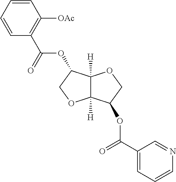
C1=CC=CC(C(=O)OC2C3([H])C([H])(OC2)C(OC(C2=CC=CN=C2)=O)CO3)=C1[OAc]
